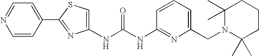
C1=C(C2=NC(NC(NC3=NC(CN4C(C)(C)CCCC4(C)C)=CC=C3)=O)=CS2)C=CN=C1
